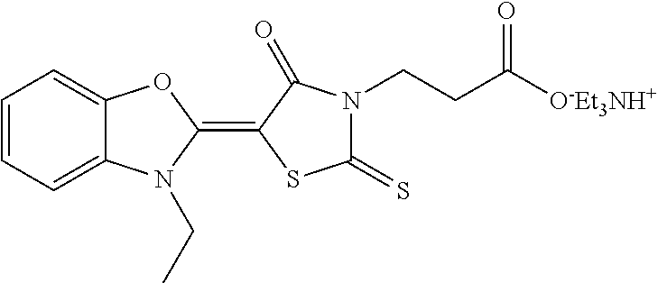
C1=CC=C2C(=C1)OC(=C1SC(=S)N(CCC([O-Et3NH+])=O)C1=O)N2CC
